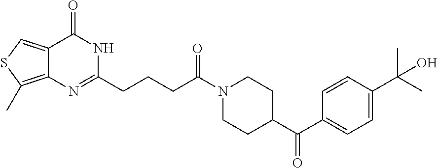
C12=CSC(C)=C1N=C(CCCC(N1CCC(C(=O)C3=CC=C(C(C)(C)O)C=C3)CC1)=O)NC2=O
